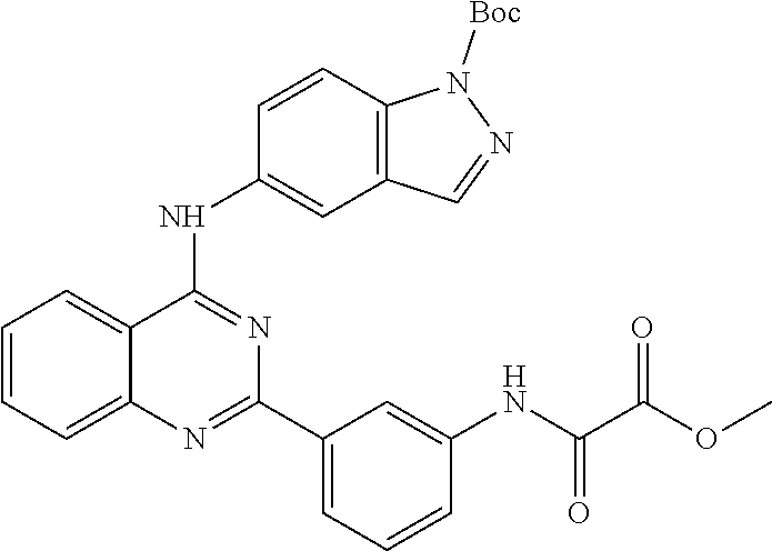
O(C)C(C(NC1=CC(C2=NC3=CC=CC=C3C(NC3=CC4=C(N([Boc])N=C4)C=C3)=N2)=CC=C1)=O)=O
